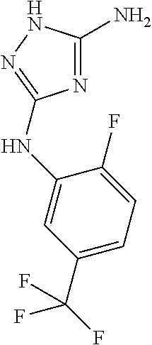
N1=C(N)NN=C1NC1=CC(C(F)(F)F)=CC=C1F
